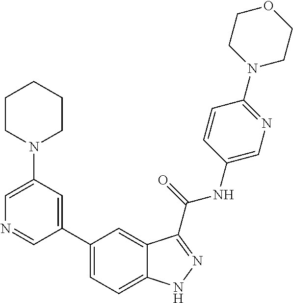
C1(N2CCCCC2)=CN=CC(C2=CC=C3C(=C2)C(C(NC2=CN=C(N4CCOCC4)C=C2)=O)=NN3)=C1
